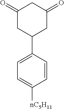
C1(=O)CC(C2=CC=C([nC5H11])C=C2)CC(=O)C1
